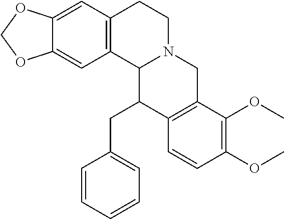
C12=CC3=C(C=C1OCO2)C1N(CC3)CC2=C(C1CC1=CC=CC=C1)C=CC(OC)=C2OC
